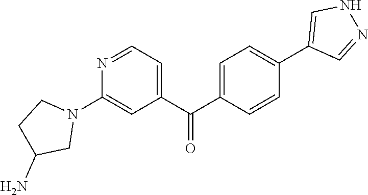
C1(C(C2=CC=C(C3=CNN=C3)C=C2)=O)=CC=NC(N2CCC(N)C2)=C1
